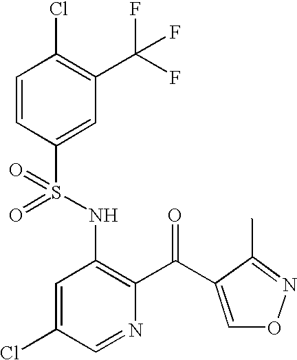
C1=CC(S(NC2=C(C(C3=CON=C3C)=O)N=CC(Cl)=C2)(=O)=O)=CC(C(F)(F)F)=C1Cl
